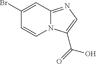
C1(Br)=CC2=NC=C(C(=O)O)N2C=C1
